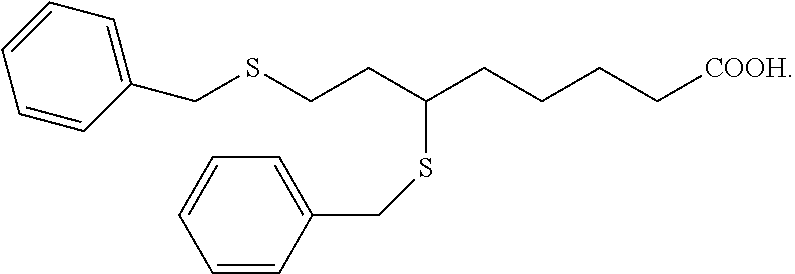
C1(CSCCC(CCCC[COOH])SCC2=CC=CC=C2)=CC=CC=C1
